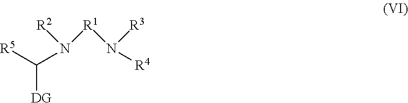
[R1](N([R2])C([R5])[DG])N([R4])[R3]
